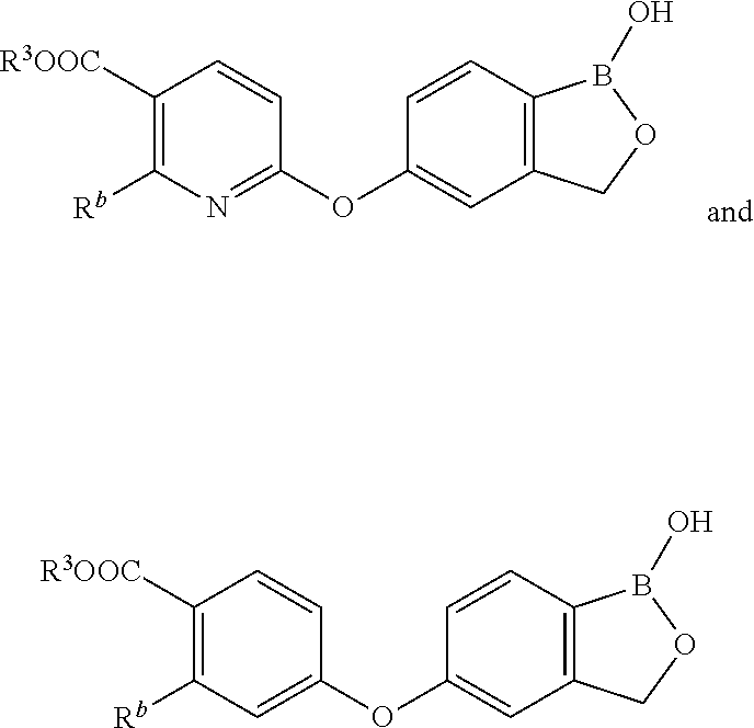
C1=C(OC2=CC3=C(C=C2)B(O)OC3)C=CC([R3OOC])=C1[Rb].N1=C(OC2=CC3=C(C=C2)B(O)OC3)C=CC([R3OOC])=C1[Rb]
